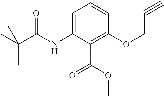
C1=C(NC(C(C)(C)C)=O)C(C(OC)=O)=C(OCC#C)C=C1
